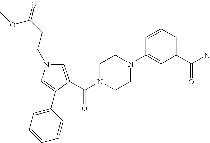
C1=C(C(N2CCN(C3=CC(C(N)=O)=CC=C3)CC2)=O)C(C2=CC=CC=C2)=CN1CCC(=O)OC
